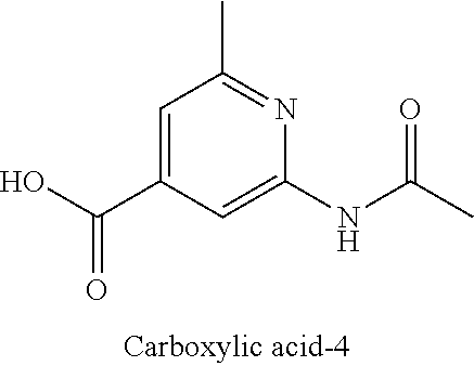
C1=C(C(O)=O)C=C(NC(C)=O)N=C1C
